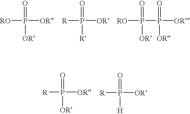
[RO]P([OR])(=O)[OR].[R]P([OR])(=O)[R].[RO]P(=O)([OR])P([OR])(=O)[OR].[R]P([OR])(=O)[OR].[R]P([OR])(=O)[H]
